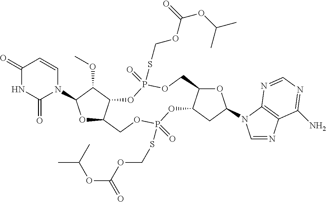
O1C2C(C(OC)C1N1C=CC(=O)NC1=O)OP(=O)(SCOC(OC(C)C)=O)OCC1C(OP(SCOC(OC(C)C)=O)(=O)OC2)CC(N2C=NC3=C2N=CN=C3N)O1
